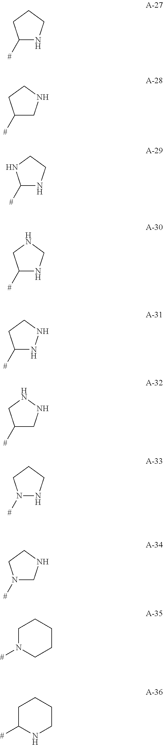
C1([#])NCCC1.C1([#])CNCC1.C1([#])NCCN1.C1([#])NCNC1.C1([#])NNCC1.C1([#])CNNC1.N1([#])NCCC1.N1([#])CNCC1.C1N([#])CCCC1.C1C([#])NCCC1
